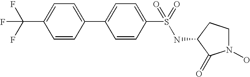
C1=CC(C2=CC=C(S(=O)(=O)NC3C(=O)N(O)CC3)C=C2)=CC=C1C(F)(F)F
